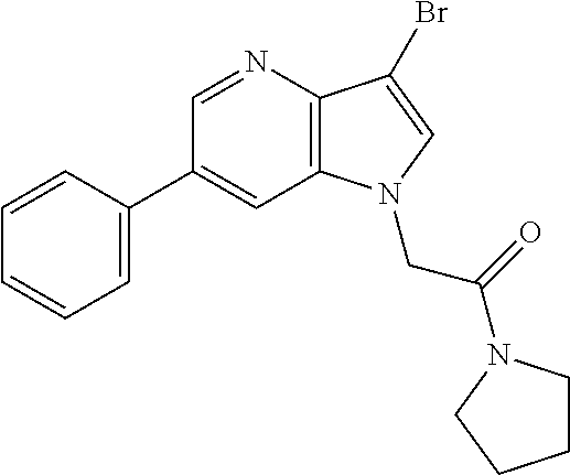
C1(C2=CC=CC=C2)=CC2=C(C(Br)=CN2CC(=O)N2CCCC2)N=C1
